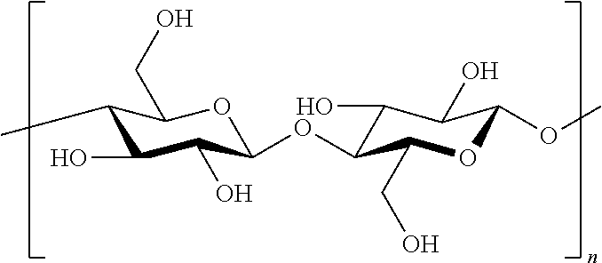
C1(C)C(O)C(O)C(OC2C(O)C(O)C(OC)OC2CO)OC1CO
